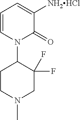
C1CN(C)CC(F)(F)C1N1C(=O)C([NH2HCl])=CC=C1
